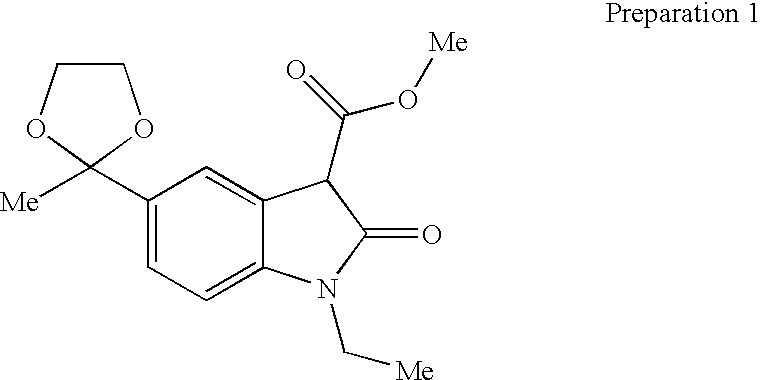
[Me]C1(C2=CC=C3C(=C2)C(C(O[Me])=O)C(=O)N3C[Me])OCCO1
